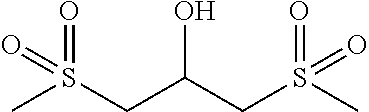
CS(CC(CS(C)(=O)=O)O)(=O)=O
